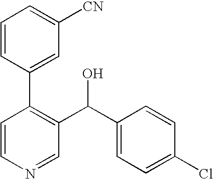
C1=CN=CC(C(C2=CC=C(Cl)C=C2)O)=C1C1=CC([CN])=CC=C1
